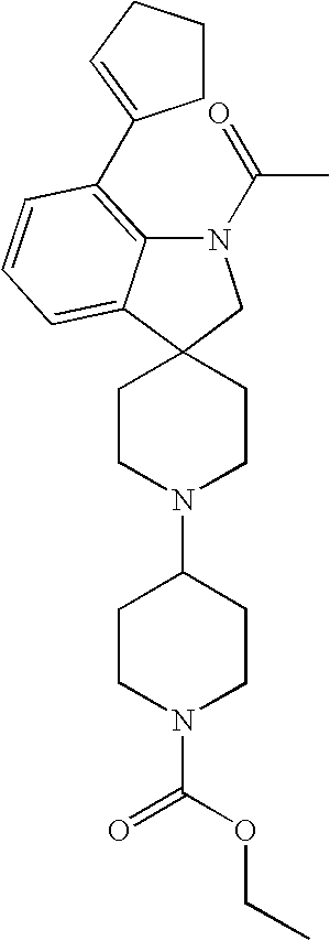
N1(C(=O)C)C2=C(C3=CCCC3)C=CC=C2C2(C1)CCN(C1CCN(C(OCC)=O)CC1)CC2
